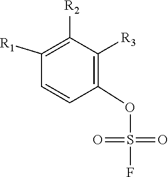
C1=CC(OS(F)(=O)=O)=C([R3])C([R2])=C1[R1]
